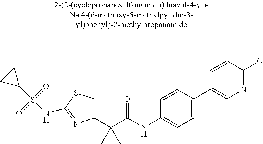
C1(C(C(NC2=CC=C(C3=CN=C(OC)C(C)=C3)C=C2)=O)(C)C)=CSC(NS(C2CC2)(=O)=O)=N1
